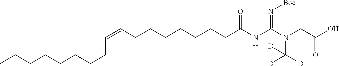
CCCCCCCCC=CCCCCCCCC(NC(N(CC(O)=O)C([D])([D])[D])=N[Boc])=O
